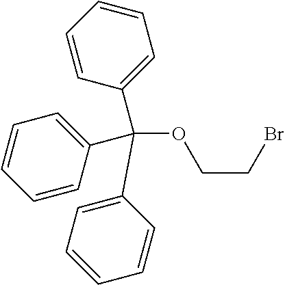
C1(C(OCCBr)(C2=CC=CC=C2)C2=CC=CC=C2)=CC=CC=C1
